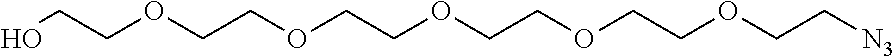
OCCOCCOCCOCCOCCOCC[N3]
